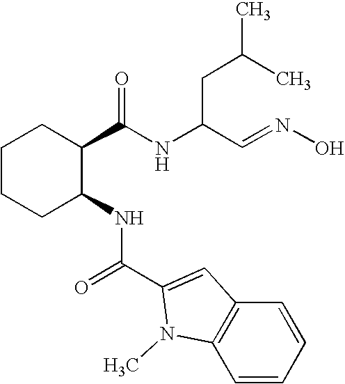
C1CCC(NC(=O)C2=CC3=C(C=CC=C3)N2C)C(C(NC(C=NO)CC(C)C)=O)C1
